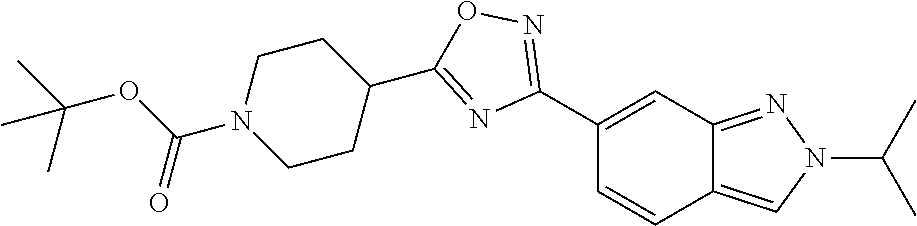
C1(C2=NOC(C3CCN(C(OC(C)(C)C)=O)CC3)=N2)=CC2=NN(C(C)C)C=C2C=C1
